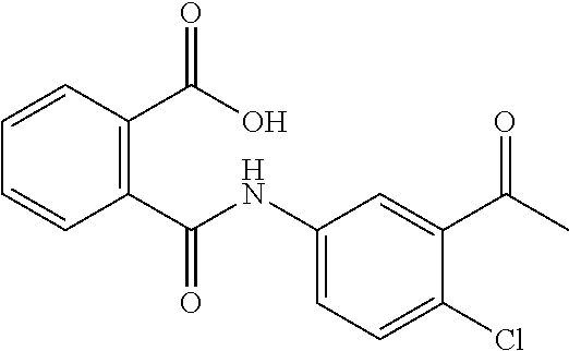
C1(NC(C2=C(C(O)=O)C=CC=C2)=O)=CC=C(Cl)C(C(C)=O)=C1
